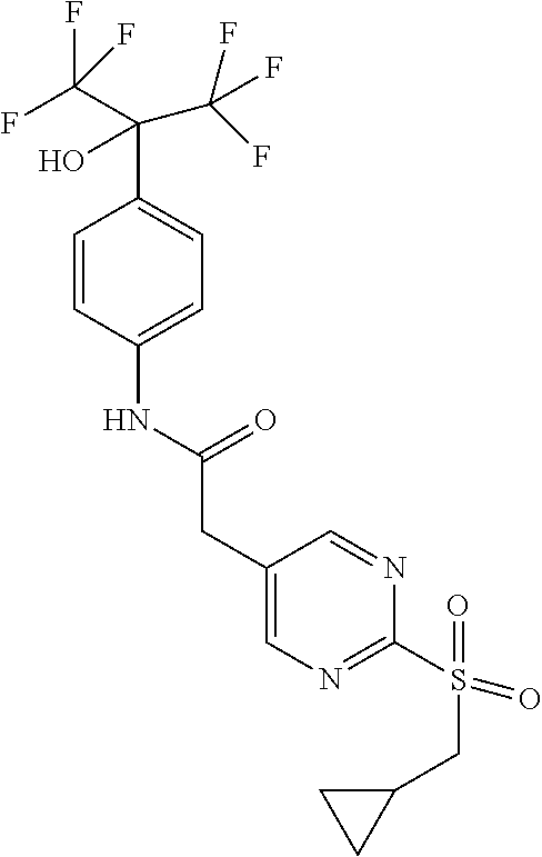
C1=CC(NC(CC2=CN=C(S(=O)(CC3CC3)=O)N=C2)=O)=CC=C1C(C(F)(F)F)(O)C(F)(F)F
